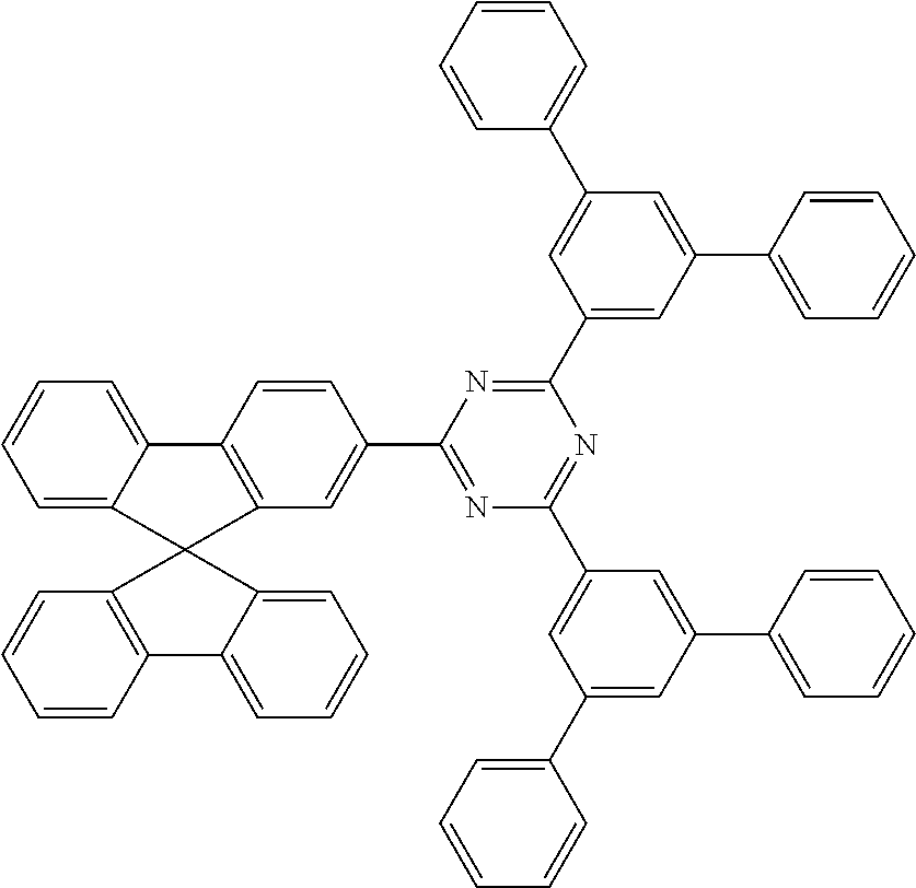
C1=C2C(=CC=C1)C1=C(C=C(C3=NC(C4=CC(C5=CC=CC=C5)=CC(C5=CC=CC=C5)=C4)=NC(C4=CC(C5=CC=CC=C5)=CC(C5=CC=CC=C5)=C4)=N3)C=C1)C21C2=C(C=CC=C2)C2=CC=CC=C21
